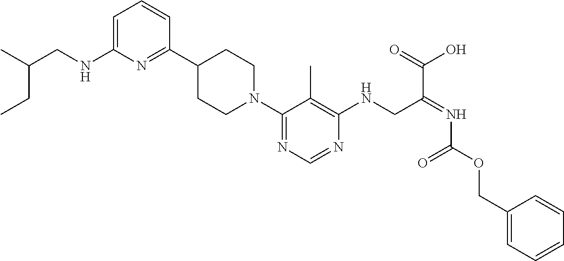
C1CN(C2=NC=NC(NCC(=NC(OCC3=CC=CC=C3)=O)C(=O)O)=C2C)CCC1C1=NC(NCC(C)CC)=CC=C1
